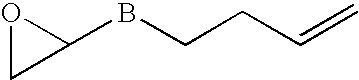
C1(BCCC=C)OC1
